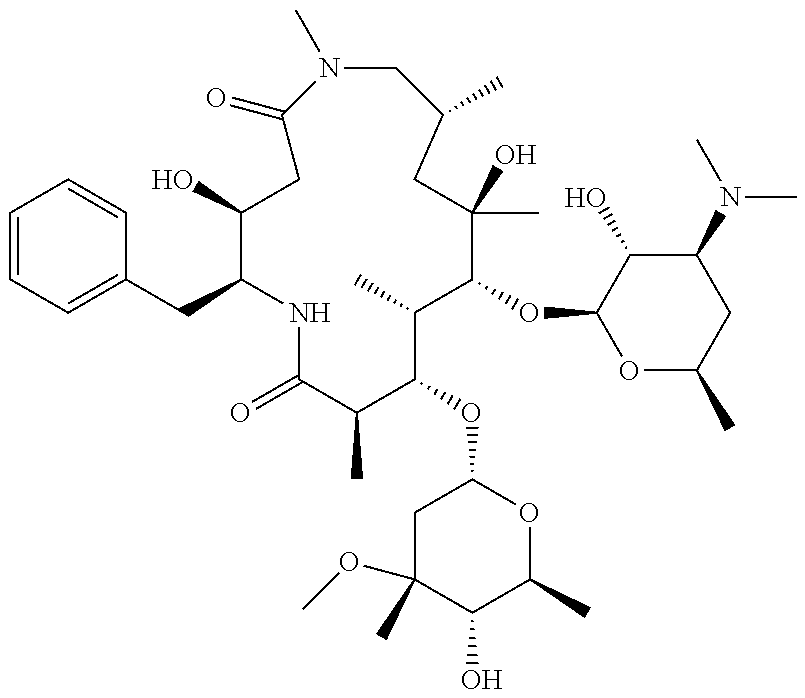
OC1CC(=O)N(C)CC(C)CC(C)(O)C(OC2OC(C)CC(N(C)C)C2O)C(C)C(OC2CC(OC)(C)C(O)C(C)O2)C(C)C(=O)NC1CC1=CC=CC=C1
